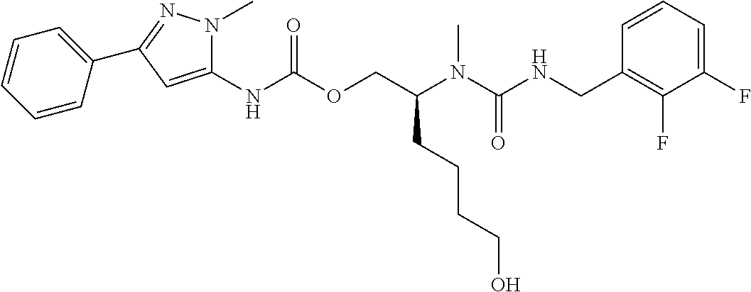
C1=CC(CNC(N(C(COC(NC2=CC(C3=CC=CC=C3)=NN2C)=O)CCCCO)C)=O)=C(F)C(F)=C1
